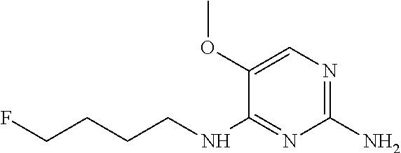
C1(OC)=CN=C(N)N=C1NCCCCF
